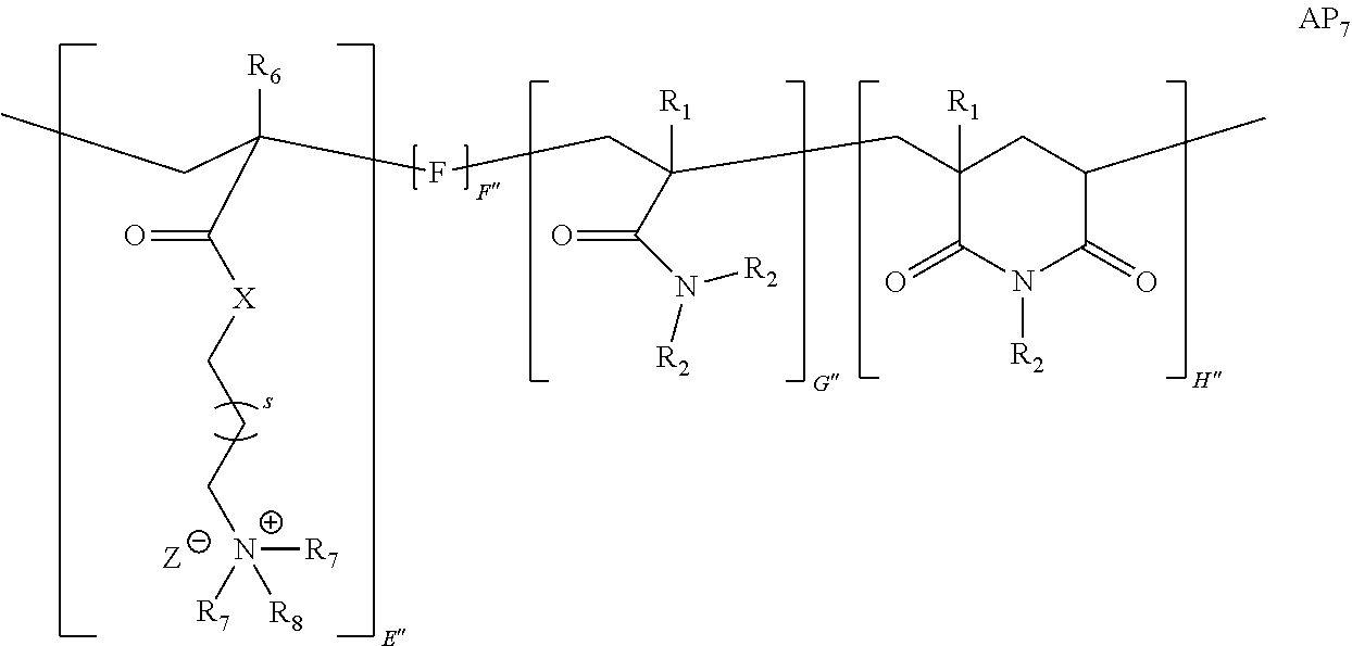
C1(CC(CFC(CC)([R6])C([X]CCCN([R7])([R7])[R8])=O)([R1])C(N([R2])[R2])=O)([R1])C(=O)N([R2])C(=O)C(C)C1
